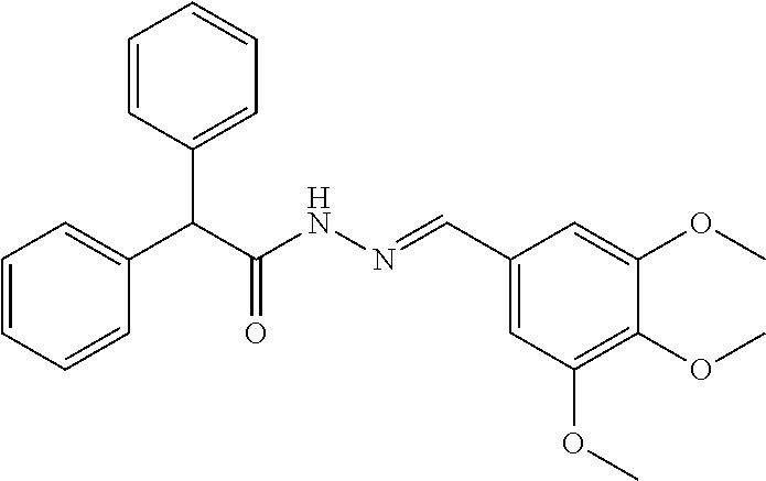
C1=CC=C(C(C(=O)NN=CC2=CC(OC)=C(OC)C(OC)=C2)C2=CC=CC=C2)C=C1
